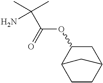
C(OC1C2CCC(C1)C2)(=O)C(C)(C)N
